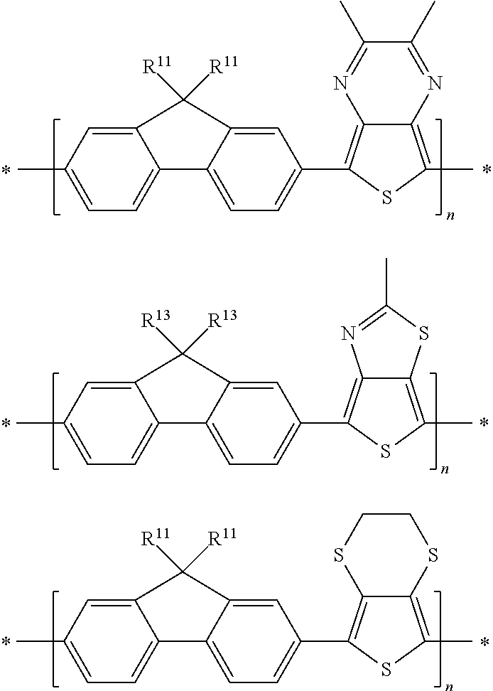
C12=C(C)SC(C3=CC=C4C5=CC=C(C)C=C5C([R11])([R11])C4=C3)=C1N=C(C)C(C)=N2.C12=C(C3=CC=C4C5=CC=C(C)C=C5C([R13])([R13])C4=C3)SC(C)=C1SC(C)=N2.C12=C(C)SC(C3=CC=C4C5=CC=C(C)C=C5C([R11])([R11])C4=C3)=C1SCCS2
